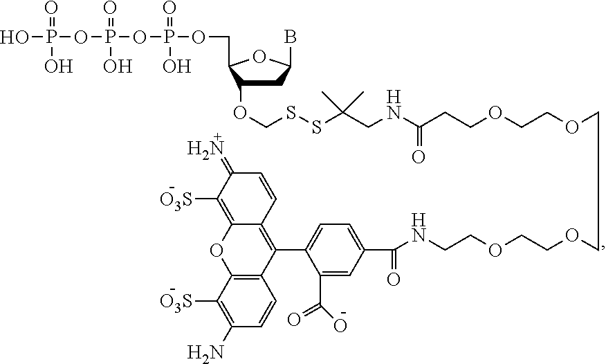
C1C(OCSSC(CNC(CCOCCOCCOCCOCCNC(C2=CC=C(C3=C4C(=C([O3S])C(=N)C=C4)OC4=C3C=CC(N)=C4[O3S])C(C(=O)O)=C2)=O)=O)(C)C)C(COP(OP(OP(O)(=O)O)(=O)O)(=O)O)OC1B
